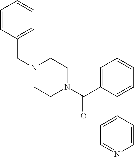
N1(C(C2=CC(C)=CC=C2C2=CC=NC=C2)=O)CCN(CC2=CC=CC=C2)CC1
